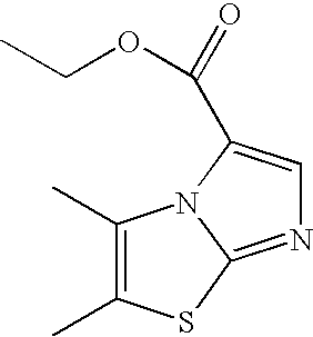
C1(C)=C(C)SC2=NC=C(C(=O)OCC)N12
